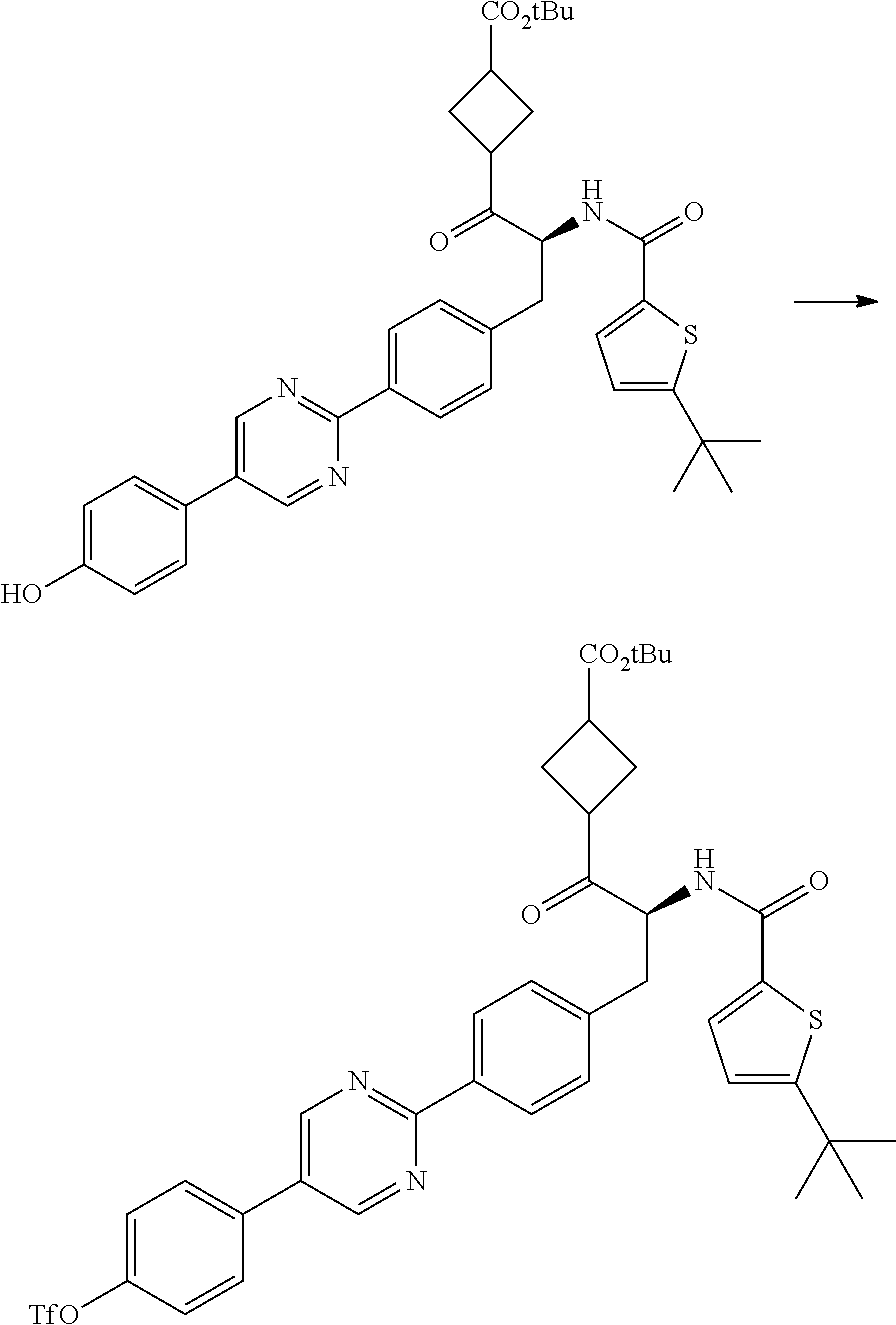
C1=C(C2=CC=C(O)C=C2)C=NC(C2=CC=C(CC(NC(C3=CC=C(C(C)(C)C)S3)=O)C(=O)C3CC([CO2tBu])C3)C=C2)=N1.C1=C(C2=CC=C([TfO])C=C2)C=NC(C2=CC=C(CC(NC(C3=CC=C(C(C)(C)C)S3)=O)C(=O)C3CC([CO2tBu])C3)C=C2)=N1
